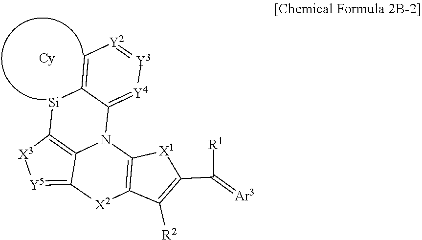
C1=C2C(=[Y4][Y3]=[Y2]1)N1C3=C([Si]2)[X3][Y5]=C3[X2]C2=C1[X1]C(C(=[Ar3])[R1])=C2[R2]
